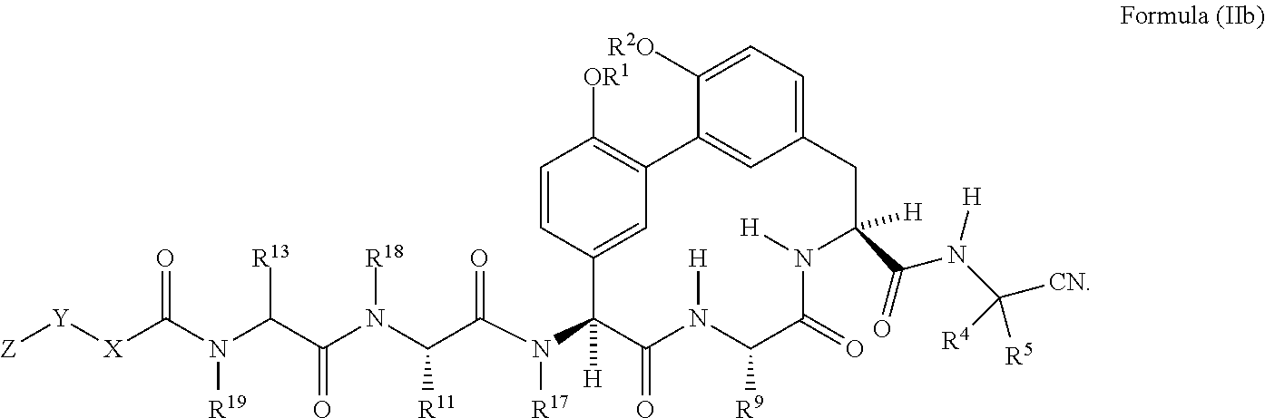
C1=CC2=CC(=C1[OR1])C1=CC(=CC=C1[R2O])CC(C(N(C([CN])([R5])[R4])[H])=O)([H])N([H])C(=O)C([R9])N([H])C(=O)C2(N(C(C(N(C(C(N(C([X][Y][Z])=O)[R19])[R13])=O)[R18])[R11])=O)[R17])[H]
